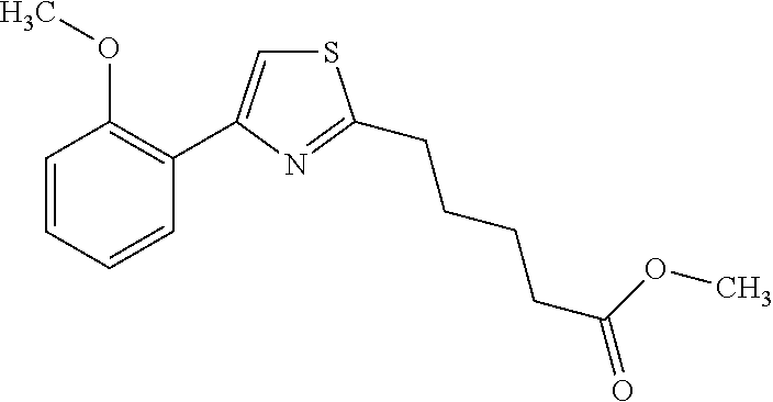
C1=CC=CC(C2=CSC(CCCCC(=O)OC)=N2)=C1OC
